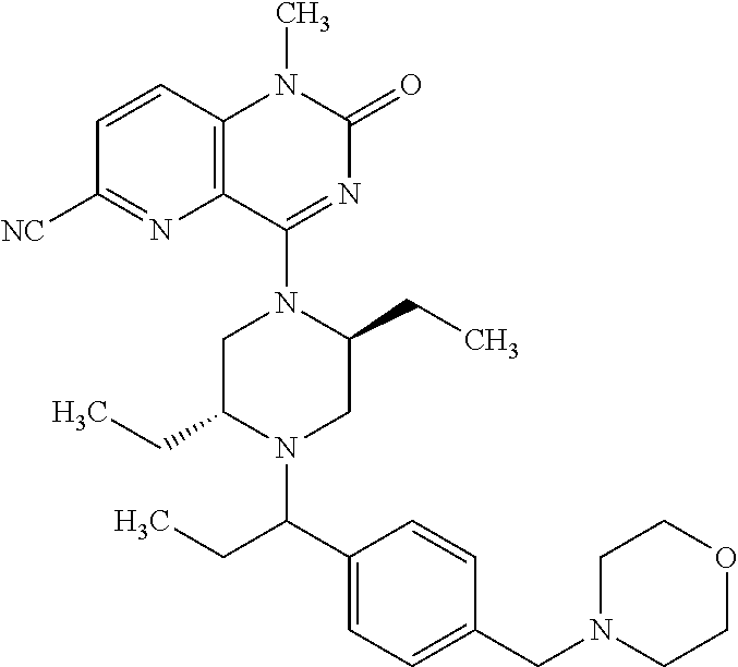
C1=CC2=C(N=C1[NC])C(N1C(CC)CN(C(C3=CC=C(CN4CCOCC4)C=C3)CC)C(CC)C1)=NC(=O)N2C
